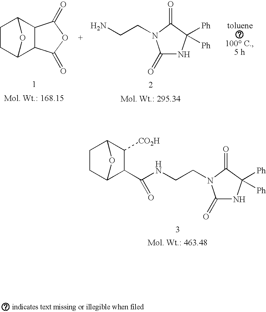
C1C2C(C(NCCN3C(=O)NC([Ph])([Ph])C3=O)=O)C([CO2H])C(C1)O2.C1C2C3C(C(C1)O2)C(=O)OC3=O.C1(=O)NC([Ph])([Ph])C(=O)N1CCN
